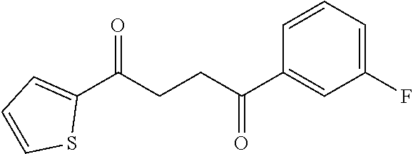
C1(C(CCC(C2=CC(F)=CC=C2)=O)=O)=CC=CS1
